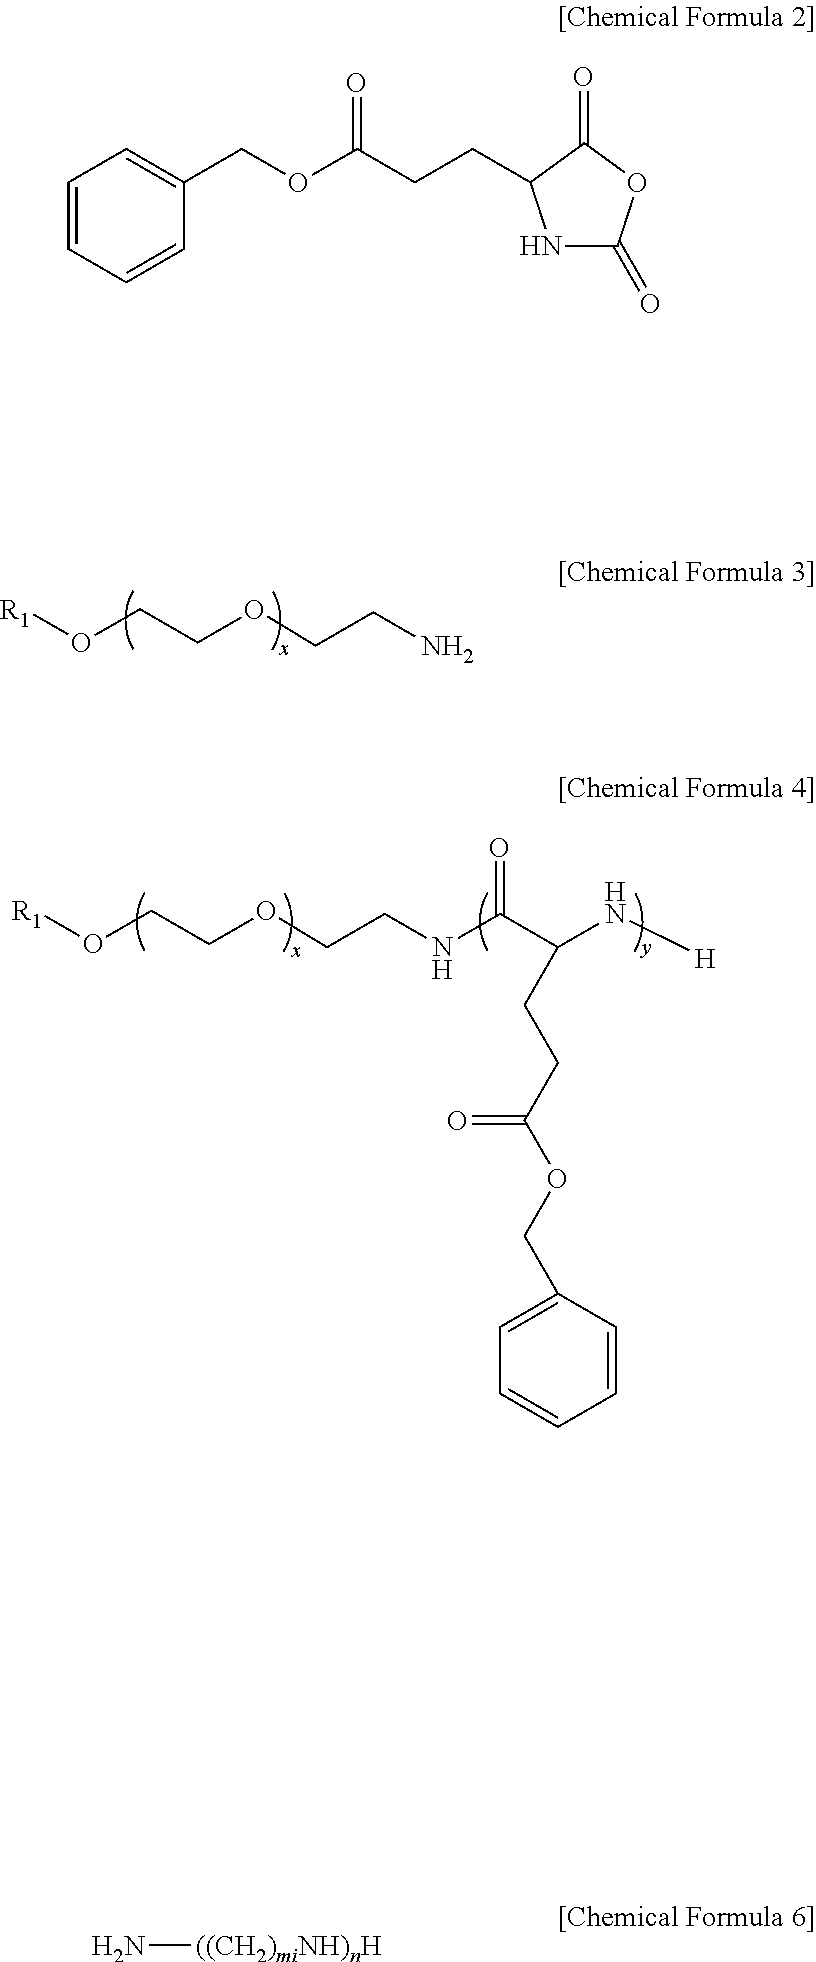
[R1]OCCOCCN.[R1]OCCOCCNC(C(N[H])CCC(OCC1=CC=CC=C1)=O)=O.C1=CC=CC(COC(CCC2NC(=O)OC2=O)=O)=C1.N[((CH2)miNH)nH]
